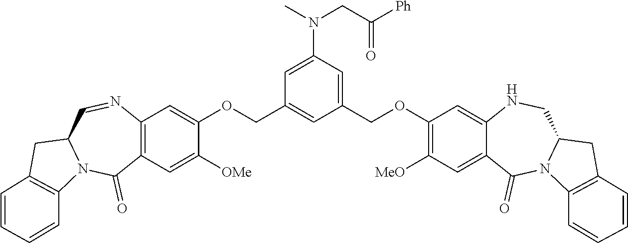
C1(COC2=CC3=C(C=C2[OMe])C(=O)N2C(C=N3)CC3=C2C=CC=C3)=CC(COC2=C([MeO])C=C3C(=C2)NCC2N(C3=O)C3=C(C2)C=CC=C3)=CC(N(C)CC([Ph])=O)=C1
